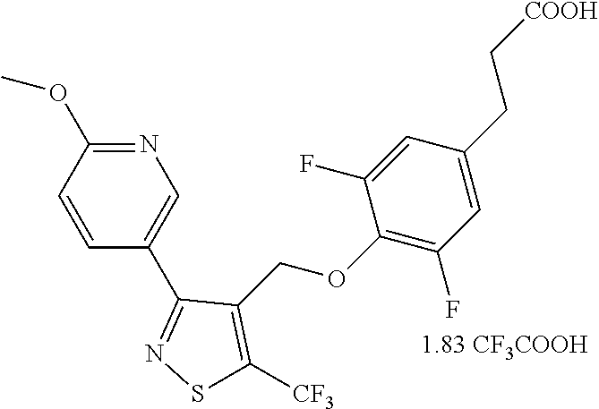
N1=C(OC)C=CC(C2=NSC([CF3])=C2COC2=C(F)C=C(CC[COOH])C=C2F)=C1
